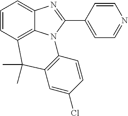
C1=CC2=C3C(=C1)N=C(C1=CC=NC=C1)N3C1=C(C=C(Cl)C=C1)C2(C)C
